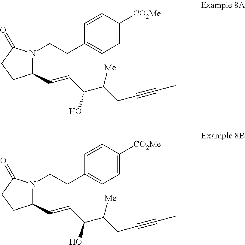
C1(C=CC(O)C([Me])CC#CC)N(CCC2=CC=C([CO2Me])C=C2)C(=O)CC1.C1(C=CC(O)C([Me])CC#CC)N(CCC2=CC=C([CO2Me])C=C2)C(=O)CC1
